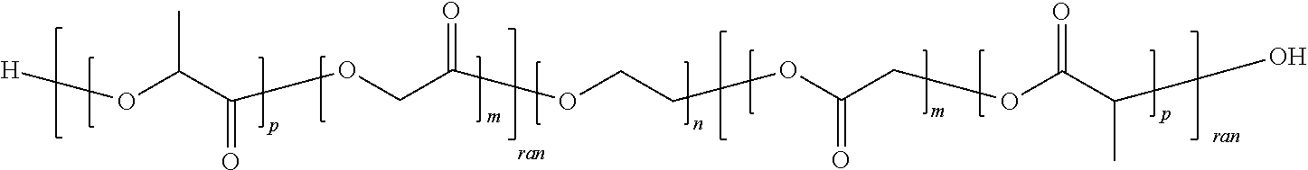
[H]COC(C(COCC(COCCCOC(CCOC(C(C)CO)=O)=O)=O)=O)C
